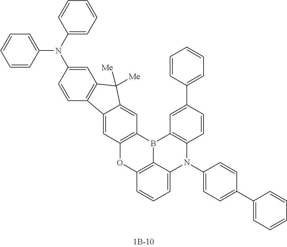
C1=CC(N(C2=CC=CC=C2)C2=CC3=C(C=C2)C2=CC4=C(C=C2C3([Me])[Me])B2C3=C(O4)C=CC=C3N(C3=CC=C(C4=CC=CC=C4)C=C3)C3=C2C=C(C2=CC=CC=C2)C=C3)=CC=C1
